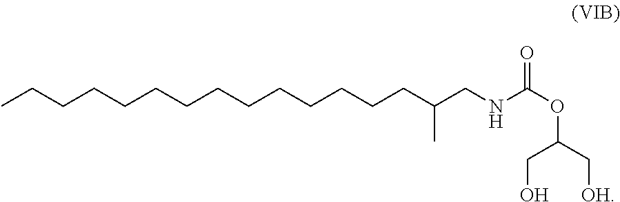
C(CCCCCCCCCC(CNC(=O)OC(C[OH])CO)C)CCCC
